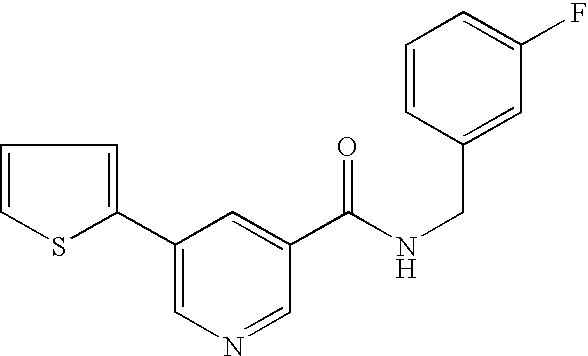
C1=CSC(C2=CN=CC(C(NCC3=CC(F)=CC=C3)=O)=C2)=C1
